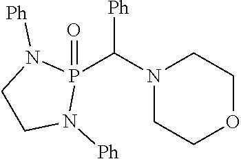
N1(C(P2(=O)N([Ph])CCN2[Ph])[Ph])CCOCC1
